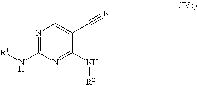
N1=C(N[R1])N=C(N[R2])C(C#N)=C1
